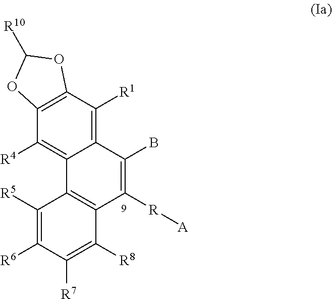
C1([R5])=C([R6])C([R7])=C([R8])C2=C1C1=C([R4])C3=C(C([R1])=C1C(B)=C2[R][A])OC([R10])O3
